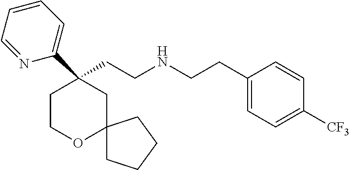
C1(CCNCCC2=CC=C([CF3])C=C2)(C2=CC=CC=N2)CCOC2(C1)CCCC2
